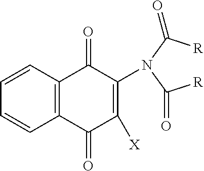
[R]C(N(C([R])=O)C1=C([X])C(=O)C2=C(C1=O)C=CC=C2)=O
